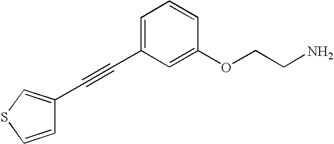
C1=CSC=C1C#CC1=CC=CC(OCCN)=C1
